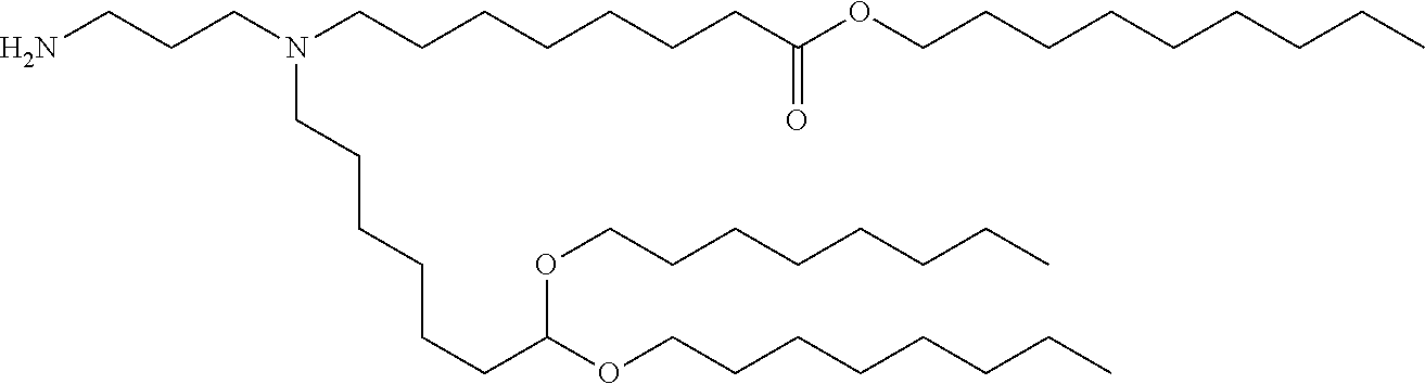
NCCCN(CCCCCCCC(OCCCCCCCCC)=O)CCCCCCC(OCCCCCCCC)OCCCCCCCC
